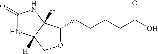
O1C(CCCCC(O)=O)C2([H])C([H])(C1)NC(=O)N2
